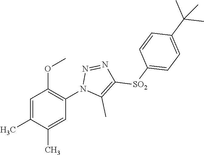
C1=C(C)C(C)=CC(N2C(C)=C([SO2]C3=CC=C(C(C)(C)C)C=C3)N=N2)=C1OC
